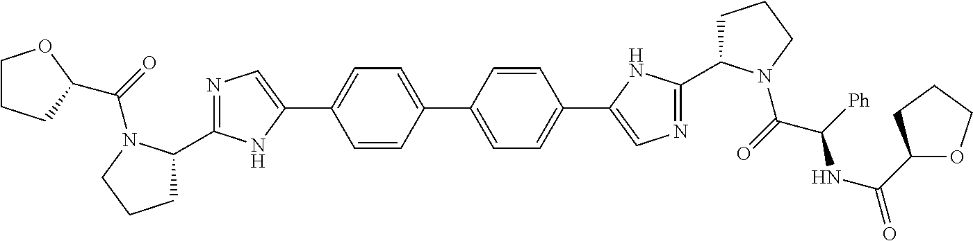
C1=CC(C2=CC=C(C3=CN=C(C4CCCN4C(=O)C([Ph])NC(=O)C4OCCC4)N3)C=C2)=CC=C1C1=CN=C(C2CCCN2C(=O)C2CCCO2)N1
